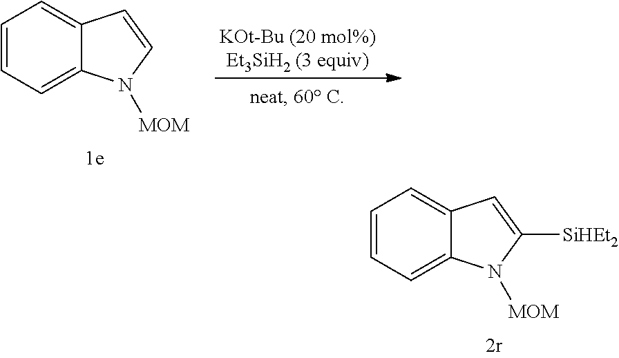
C1=CC=C2C(=C1)C=C([SiHEt2])N2[MOM].C1=CC=C2C(=C1)C=CN2[MOM]
